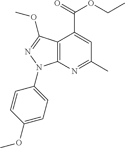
C12=C(N=C(C)C=C1C(=O)OCC)N(C1=CC=C(OC)C=C1)N=C2OC
